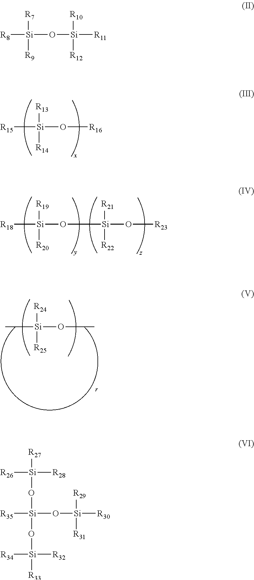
[R15][Si]([R13])([R14])O[R16].[R18][Si]([R19])([R20])O[Si]([R21])([R22])O[R23].C[Si]([R24])([R25])OC.[R8][Si]([R7])([R9])O[Si]([R10])([R12])[R11].[R35][Si](O[Si]([R29])([R31])[R30])(O[Si]([R26])([R27])[R28])O[Si]([R34])([R33])[R32]
